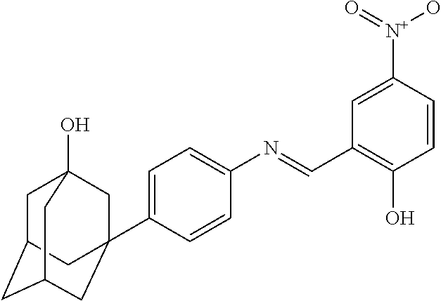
C1=C([N+](=O)O)C=CC(O)=C1C=NC1=CC=C(C23CC4(O)CC(CC(C2)C4)C3)C=C1
